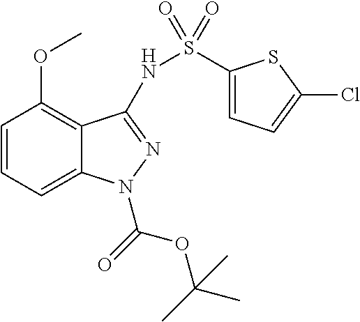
C1=CC=C2C(=C1OC)C(NS(C1=CC=C(Cl)S1)(=O)=O)=NN2C(OC(C)(C)C)=O
